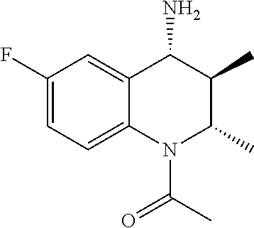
C1=C(F)C=C2C(=C1)N(C(C)=O)C(C)C(C)C2N
